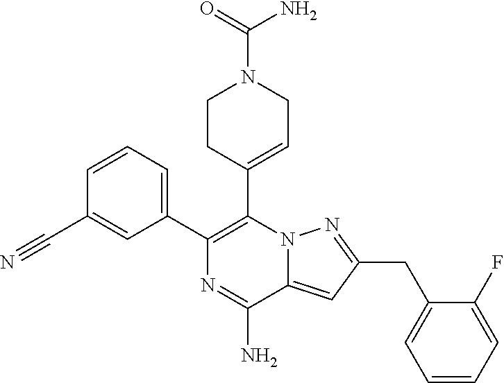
C1=CC=C(C2=C(C3=CCN(C(=O)N)CC3)N3C(=CC(CC4=CC=CC=C4F)=N3)C(N)=N2)C=C1C#N
